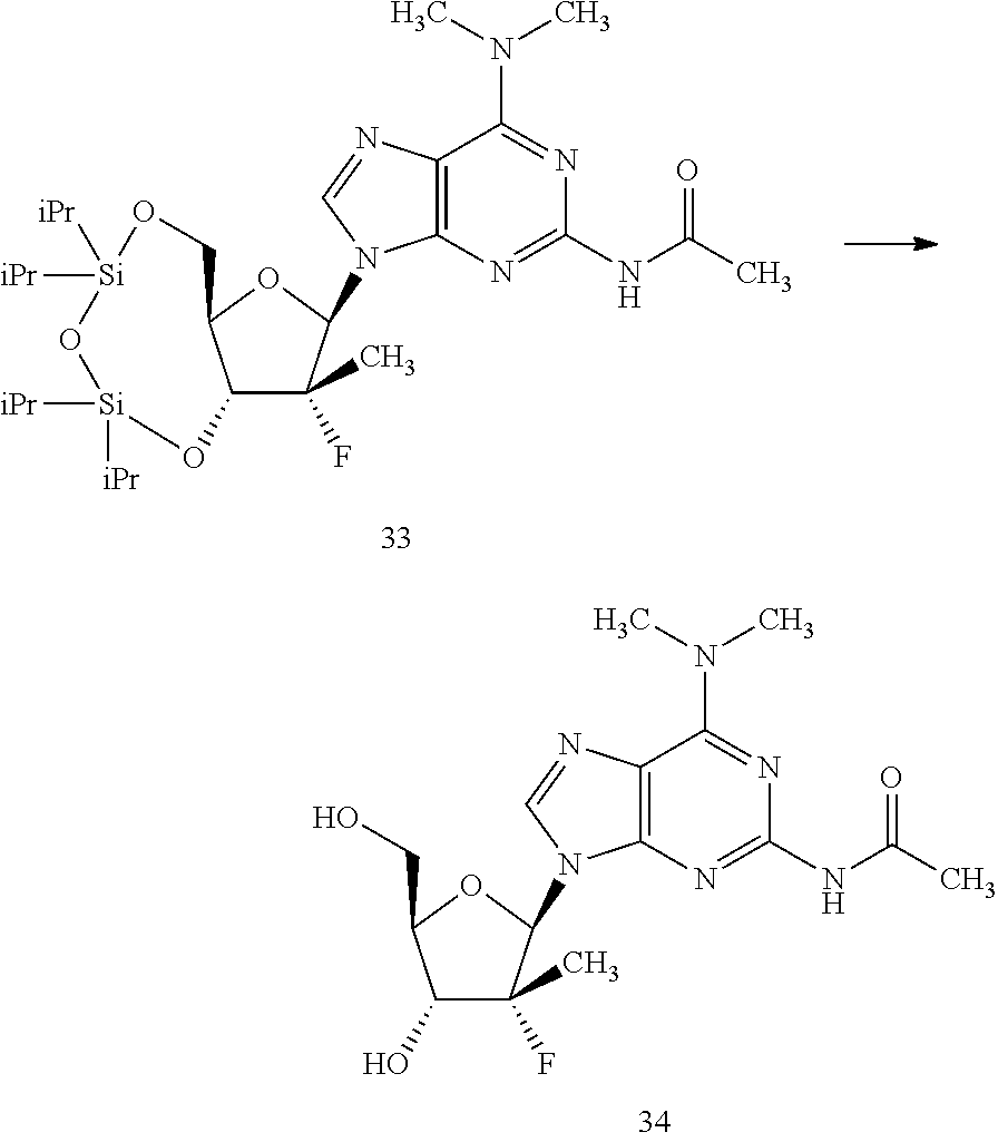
C12C(C)(F)C(N3C4=C(N=C3)C(N(C)C)=NC(NC(=O)C)=N4)OC1CO[Si]([iPr])([iPr])O[Si]([iPr])([iPr])O2.C1(O)C(C)(F)C(N2C3=C(N=C2)C(N(C)C)=NC(NC(=O)C)=N3)OC1CO
